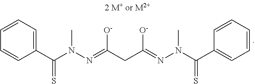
C1(C(N(N=C(CC(=NN(C(C2=CC=CC=C2)=S)C)[O-])[O-])C)=S)=CC=CC=C1
